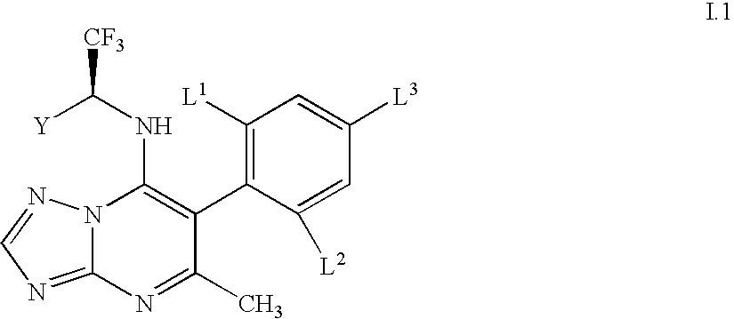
C1([L1])=C(C2=C(NC([CF3])[Y])N3C(=NC=N3)N=C2C)C([L2])=CC([L3])=C1
